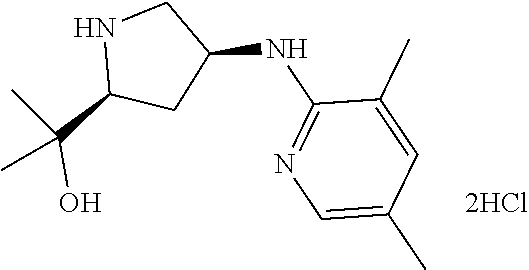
C1(NC2CNC(C(O)(C)C)C2)=NC=C(C)C=C1C.[2HCl]
